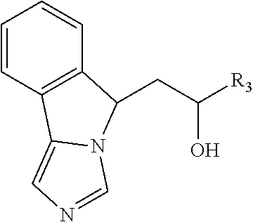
C1=CC2=C(C=C1)C(CC([R3])O)N1C2=CN=C1
